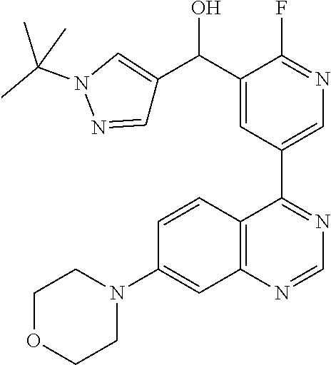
C12=C(C(C3=CN=C(F)C(C(C4=CN(C(C)(C)C)N=C4)O)=C3)=NC=N1)C=CC(N1CCOCC1)=C2
